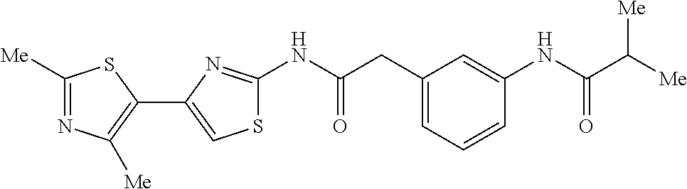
C1([Me])=NC([Me])=C(C2=CSC(NC(CC3=CC=CC(NC(C([Me])[Me])=O)=C3)=O)=N2)S1
